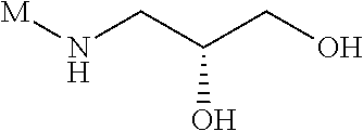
[M]NCC(CO)O
